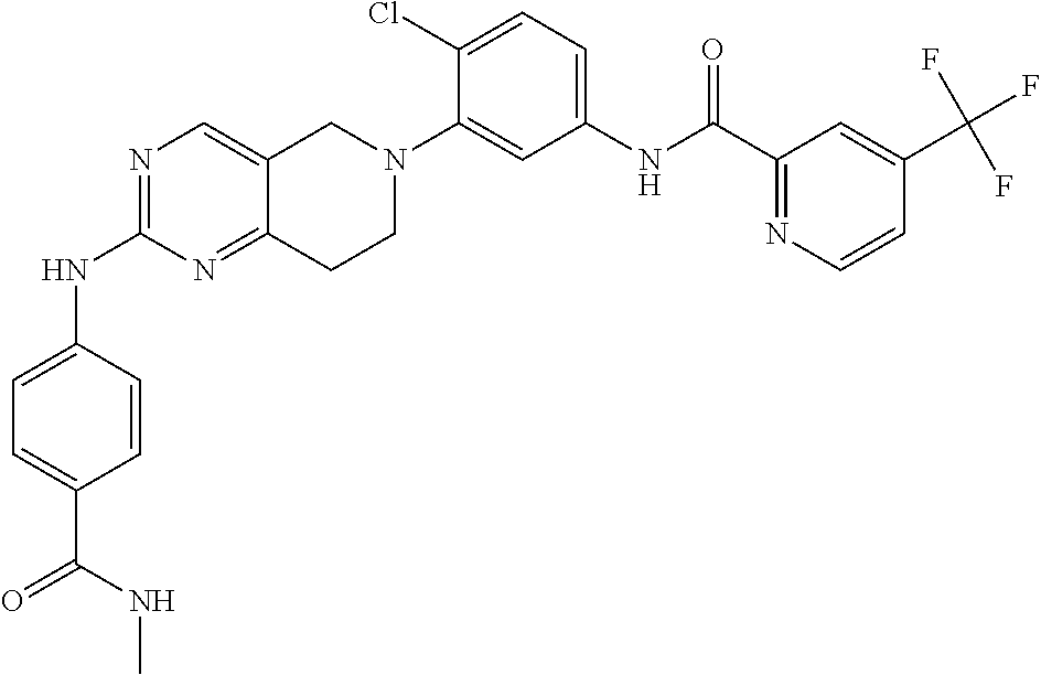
N1=C(NC2=CC=C(C(NC)=O)C=C2)N=C2C(=C1)CN(C1=CC(NC(C3=NC=CC(C(F)(F)F)=C3)=O)=CC=C1Cl)CC2
